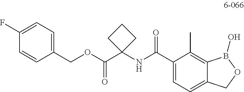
C1(COC(C2(NC(C3=CC=C4C(=C3C)B(O)OC4)=O)CCC2)=O)=CC=C(F)C=C1
